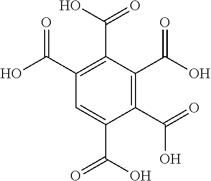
C1(C(=O)O)=C(C(O)=O)C(C(O)=O)=C(C(O)=O)C=C1C(O)=O
